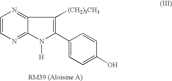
C1=CN=C2C(=N1)C([(CH2)3CH3])=C(C1=CC=C(O)C=C1)N2[H]
